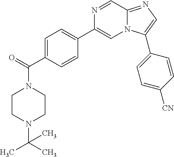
C1CN(C(C)(C)C)CCN1C(=O)C1=CC=C(C2=CN3C(=NC=C3C3=CC=C([CN])C=C3)C=N2)C=C1
